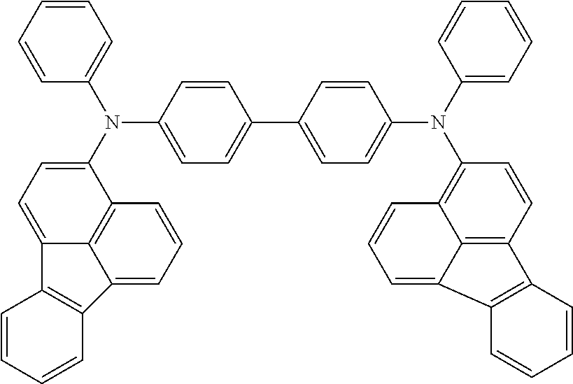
C1=CC=CC(N(C2=CC=C3C4=C2C=CC=C4C2=C3C=CC=C2)C2=CC=C(C3=CC=C(N(C4=CC=CC=C4)C4=C5C6=C(C=C4)C4=C(C6=CC=C5)C=CC=C4)C=C3)C=C2)=C1
